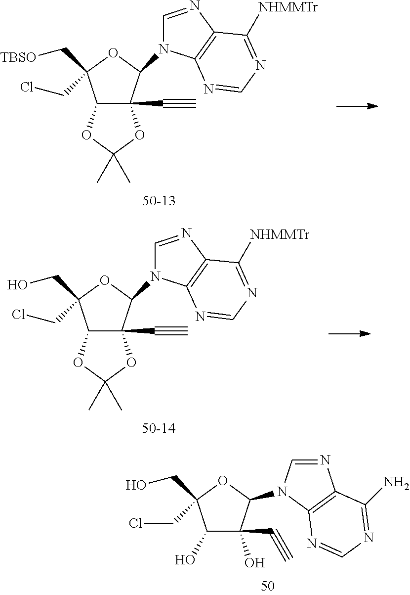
C1(O)C(C#C)(O)C(N2C=NC3=C2N=CN=C3N)OC1(CO)CCl.C12C(C#C)(C(N3C=NC4=C3N=CN=C4[NHMMTr])OC1(C[TBSO])CCl)OC(C)(C)O2.C12C(C#C)(C(N3C=NC4=C3N=CN=C4[NHMMTr])OC1(CO)CCl)OC(C)(C)O2
